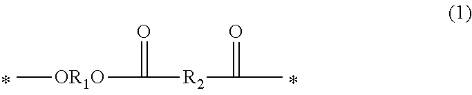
C[OR1O]C(=O)[R2]C(=O)C
